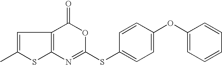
C12=C(C(=O)OC(SC3=CC=C(OC4=CC=CC=C4)C=C3)=N1)C=C(C)S2
